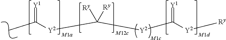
[Y1]=C(C)[Y2]C([Ry])([Ry])[Y2]C([Y2][Ry])=[Y1]
